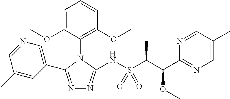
N1=C(C2=CN=CC(C)=C2)N(C2=C(OC)C=CC=C2OC)C(NS(C(C(C2=NC=C(C)C=N2)OC)C)(=O)=O)=N1
